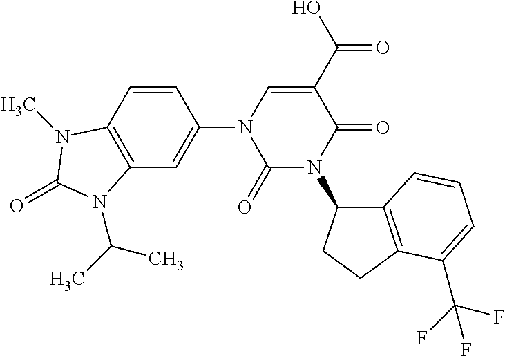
C1(=O)N(C2C3=C(CC2)C(C(F)(F)F)=CC=C3)C(=O)C(C(O)=O)=CN1C1=CC2=C(C=C1)N(C)C(=O)N2C(C)C
